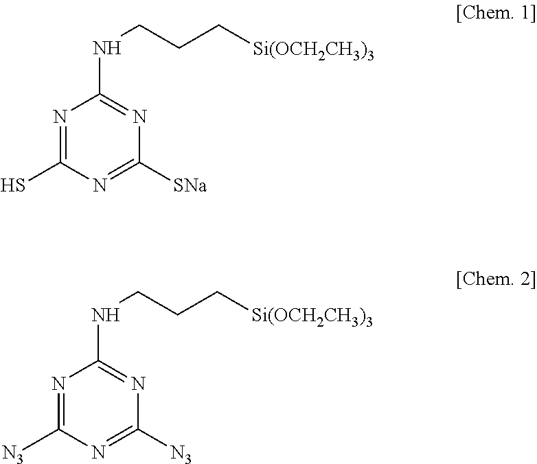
N1=C(S)N=C([SNa])N=C1NCCC[Si(OCH2CH3)3].N1=C([N3])N=C([N3])N=C1NCCC[Si(OCH2CH3)3]
